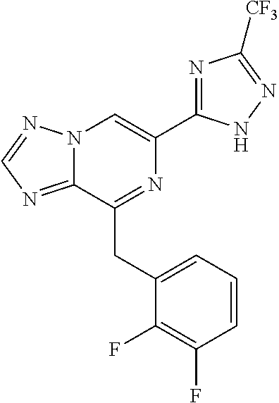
N12C(=NC=N1)C(CC1=CC=CC(F)=C1F)=NC(C1=NC([CF3])=NN1)=C2
